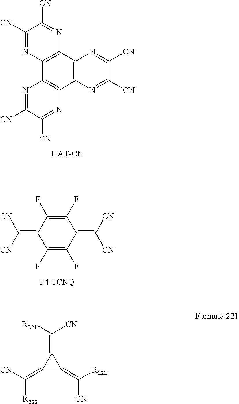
C1([CN])=NC2=C(N=C1[CN])C1=C(C3=C2N=C([CN])C([CN])=N3)N=C([CN])C([CN])=N1.C1(F)=C(F)C(=C([CN])[CN])C(F)=C(F)C1=C([CN])[CN].C1(=C([CN])[R223])C(=C([CN])[R222])C1=C([R221])[CN]
